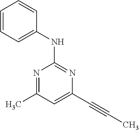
N1=C(C)C=C(C#CC)N=C1NC1=CC=CC=C1
